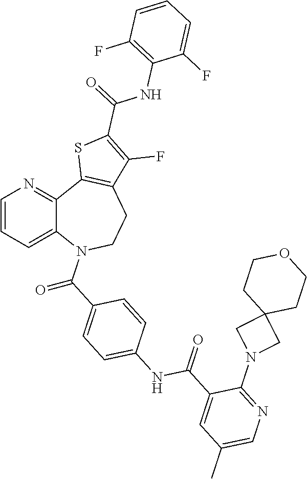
C(=O)(C1=CC=C(NC(=O)C2=CC(C)=CN=C2N2CC3(C2)CCOCC3)C=C1)N1C2=CC=CN=C2C2=C(CC1)C(F)=C(C(NC1=C(F)C=CC=C1F)=O)S2
